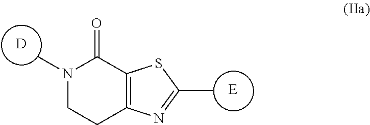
C1C2=C(C(=O)N(C)C1)SC(C)=N2.[E].[D]
